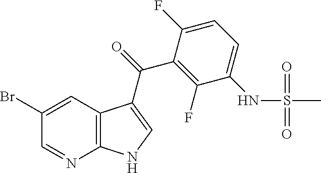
C12=C(N=CC(Br)=C1)NC=C2C(C1=C(F)C(NS(=O)(=O)C)=CC=C1F)=O
